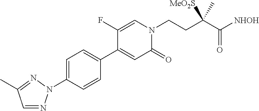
C1(N2N=CC(C)=N2)=CC=C(C2=CC(=O)N(CCC(C([NHOH])=O)([MeO2S])C)C=C2F)C=C1
